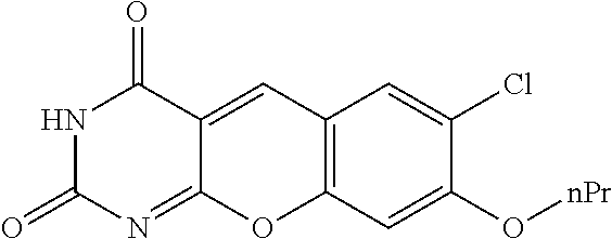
N1C(=O)N=C2C(=CC3=C(O2)C=C(O[nPr])C(Cl)=C3)C1=O
